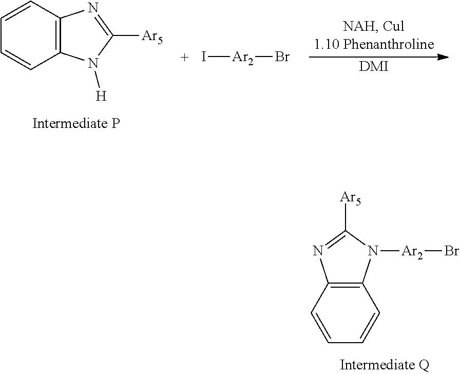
C12=C(C=CC=C1)N=C([Ar5])N2[Ar2]Br.[DMI].C12=C(C=CC=C1)N=C([Ar5])N2[H].I[Ar2]Br
